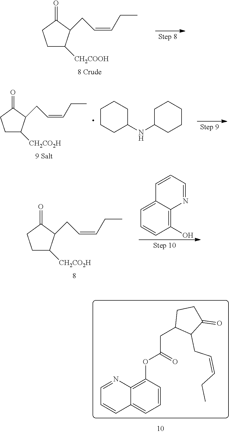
C1C([CH2COOH])C(CC=CCC)C(=O)C1.C1C([CH2CO2H])C(CC=CCC)C(=O)C1.C1CCC(NC2CCCCC2)CC1.C1C([CH2CO2H])C(CC=CCC)C(=O)C1.C1(O)=C2C(=CC=C1)C=CC=N2.C1=CC(OC(CC2C(CC=CCC)C(=O)CC2)=O)=C2C(=C1)C=CC=N2
